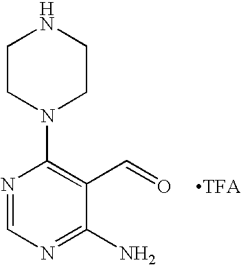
C1CN(C2=C(C=O)C(N)=NC=N2)CCN1
